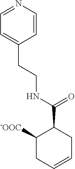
C1=NC=CC(CCNC(C2C([-OOC])CC=CC2)=O)=C1
